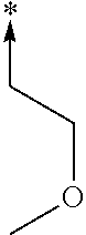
C(->*)COC
